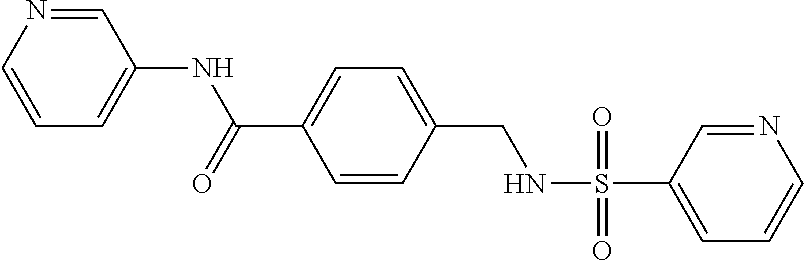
C1=NC=CC=C1NC(C1=CC=C(CNS(=O)(=O)C2=CC=CN=C2)C=C1)=O
